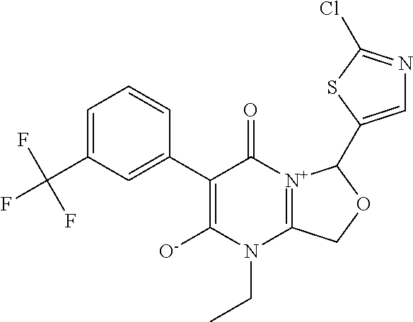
C1(C(F)(F)F)=CC=CC(C2=C([O-])N(CC)C3=[N+](C2=O)C(C2=CN=C(Cl)S2)OC3)=C1
